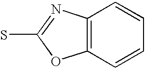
C12=C(C=CC=C1)OC(S)=N2
